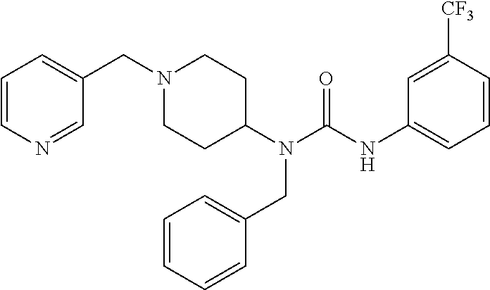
N1(CC2=CC=CN=C2)CCC(N(C(NC2=CC=CC([CF3])=C2)=O)CC2=CC=CC=C2)CC1
